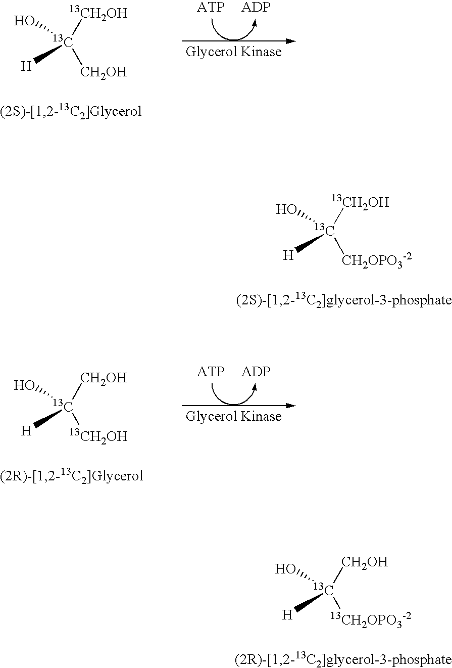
[13CH2OH][13C]([CH2OH])(O)[H].[13CH2OH][13C]([CH2OPO3-2])(O)[H].[CH2OH][13C]([13CH2OH])(O)[H].[CH2OH][13C]([13CH2OPO3-2])(O)[H]
